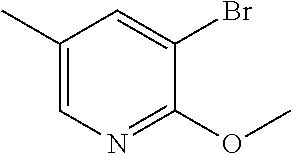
C1(C)=CN=C(OC)C(Br)=C1
